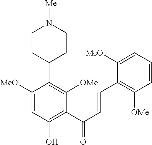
C1([MeO])=CC(O)=C(C(C=CC2=C([OMe])C=CC=C2[MeO])=O)C([OMe])=C1C1CCN([Me])CC1
